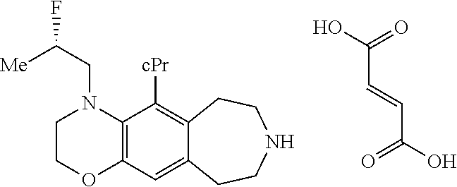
C1COC2=C(N1CC(F)[Me])C([cPr])=C1C(=C2)CCNCC1.C(C=CC(O)=O)(O)=O
